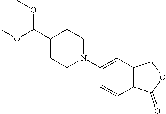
C1(N2CCC(C(OC)OC)CC2)=CC2=C(C=C1)C(=O)OC2
